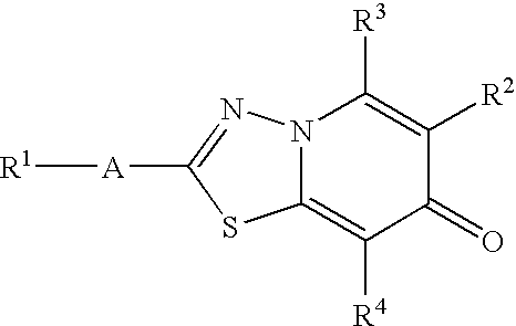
C12=C([R4])C(=O)C([R2])=C([R3])N1N=C([A][R1])S2
